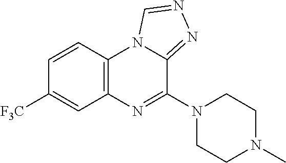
C12=C(C=CC([F3C])=C1)N1C(=NN=C1)C(N1CCN(C)CC1)=N2
